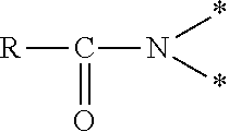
[R]C(N(*)*)=O
